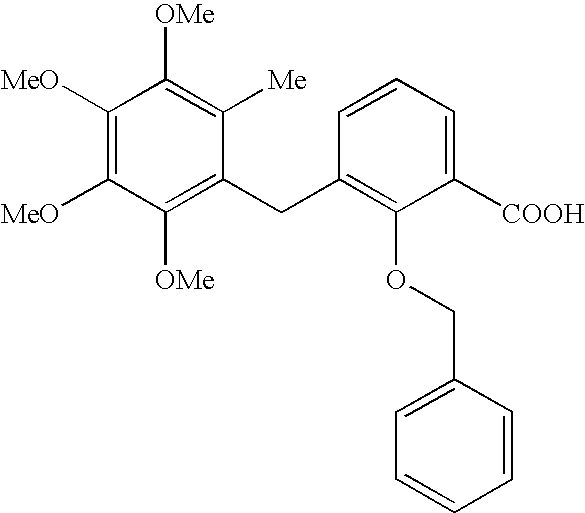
C1([OMe])=C(CC2=C(OCC3=CC=CC=C3)C([COOH])=CC=C2)C([Me])=C([OMe])C([MeO])=C1[MeO]
